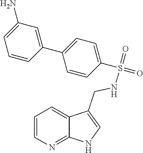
C1=CN=C2C(=C1)C(CNS(C1=CC=C(C3=CC(N)=CC=C3)C=C1)(=O)=O)=CN2
